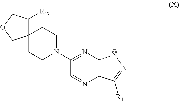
N1=C(N2CCC3(CC2)C([R17])COC3)C=NC2=C1NN=C2[R1]
